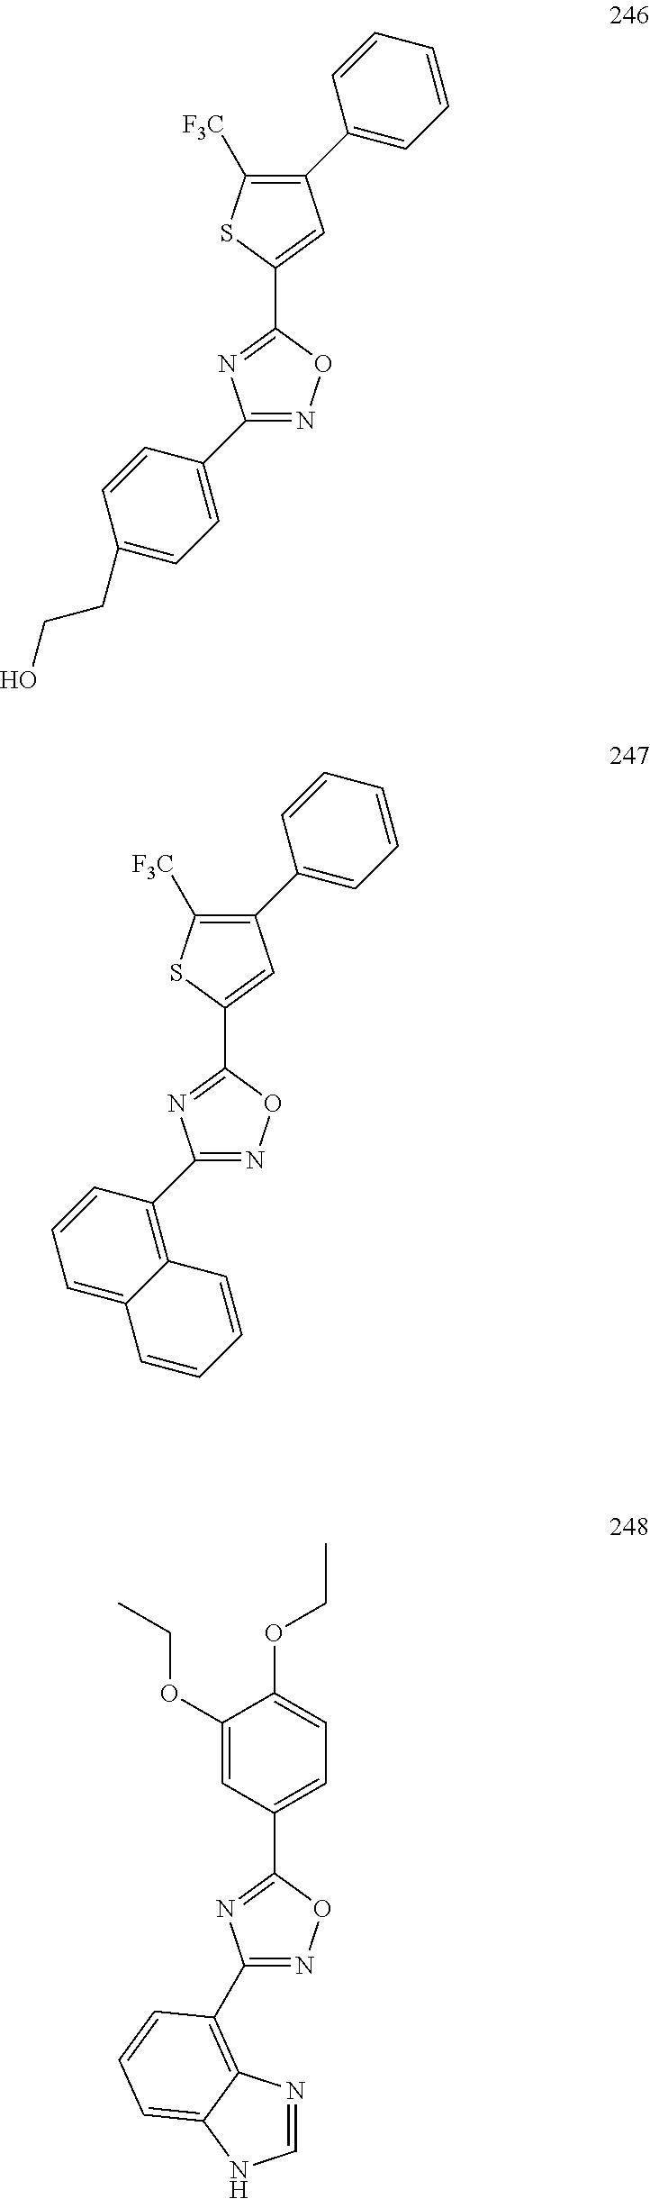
C1(C2=CC=CC=C2)=C([F3C])SC(C2=NC(C3=CC=C(CCO)C=C3)=NO2)=C1.C1(C2=CC=CC=C2)=C([F3C])SC(C2=NC(C3=C4C(=CC=C3)C=CC=C4)=NO2)=C1.C1(OCC)=CC(C2=NC(C3=C4N=CNC4=CC=C3)=NO2)=CC=C1OCC
